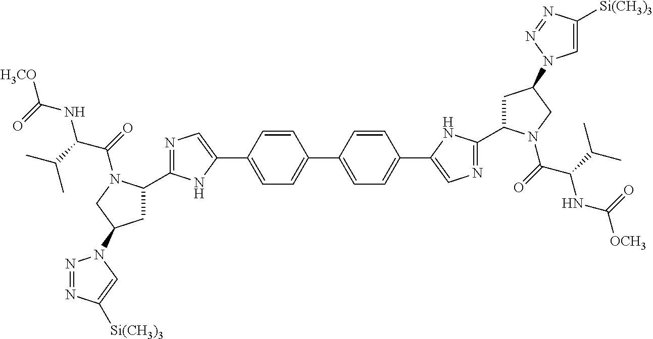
C1=C(C2=CN=C(C3CC(N4N=NC([Si(CH3)3])=C4)CN3C(C(C(C)C)NC(=O)[H3CO])=O)N2)C=CC(C2=CC=C(C3=CN=C(C4CC(N5C=C([Si(CH3)3])N=N5)CN4C(C(C(C)C)NC(=O)[OCH3])=O)N3)C=C2)=C1
